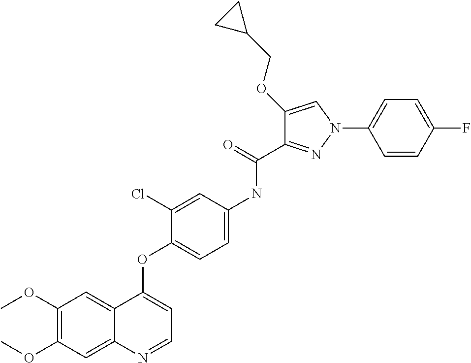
C1(OC)=C(OC)C=C2C(=C1)C(OC1=CC=C(NC(C3=NN(C4=CC=C(F)C=C4)C=C3OCC3CC3)=O)C=C1Cl)=CC=N2
